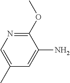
C1(OC)=NC=C(C)C=C1N
